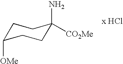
C1C(N)([CO2Me])CCC([OMe])C1
